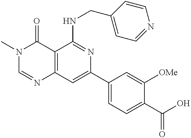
C12=C(C=C(C3=CC=C(C(O)=O)C([OMe])=C3)N=C1NCC1=CC=NC=C1)N=CN(C)C2=O
